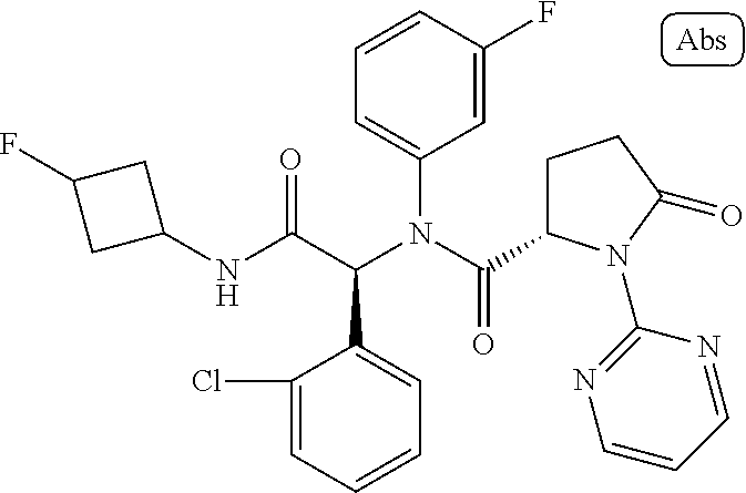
C1(NC(C(N(C(=O)C2CCC(=O)N2C2=NC=CC=N2)C2=CC=CC(F)=C2)C2=CC=CC=C2Cl)=O)CC(F)C1
